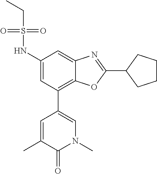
C1(NS(=O)(=O)CC)=CC(C2=CN(C)C(=O)C(C)=C2)=C2C(=C1)N=C(C1CCCC1)O2
